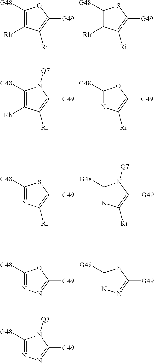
C1([G48])=C([Rh])C([Ri])=C([G49])O1.C1([G48])=C([Rh])C([Ri])=C([G49])S1.C1([G48])=C([Rh])C([Ri])=C([G49])N1[Q7].C1([G48])=NC([Ri])=C([G49])O1.C1([G48])=NC([Ri])=C([G49])N1[Q7].C1([G48])=NC([Ri])=C([G49])S1.C1([G48])=NN=C([G49])S1.C1([G48])=NN=C([G49])O1.C1([G48])=NN=C([G49])N1[Q7]
